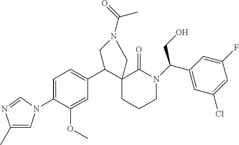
C1=C(N2C=C(C)N=C2)C(OC)=CC(C2C3(CCCN(C(CO)C4=CC(Cl)=CC(F)=C4)C3=O)CN(C(=O)C)C2)=C1
